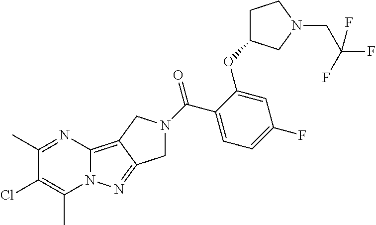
C1(C)=NC2=C3C(=NN2C(C)=C1Cl)CN(C(C1=CC=C(F)C=C1OC1CCN(CC(F)(F)F)C1)=O)C3
